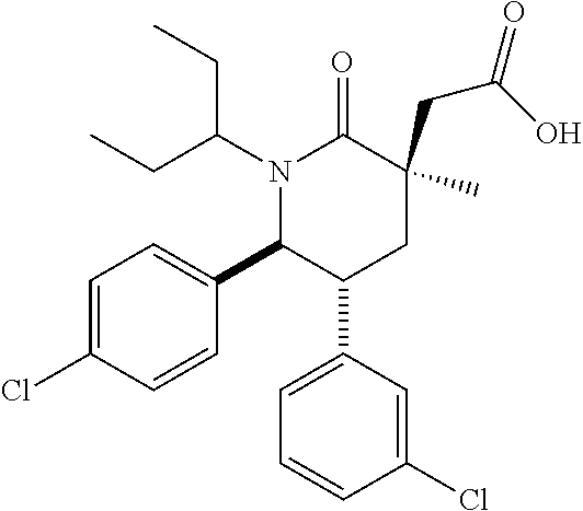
N1(C(CC)CC)C(C2=CC=C(Cl)C=C2)C(C2=CC=CC(Cl)=C2)CC(C)(CC(O)=O)C1=O
